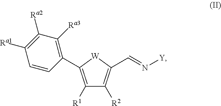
C1([R1])=C(C2=C([Ra3])C([Ra2])=C([Ra1])C=C2)[W]C(C=N[Y])=C1[R2]
